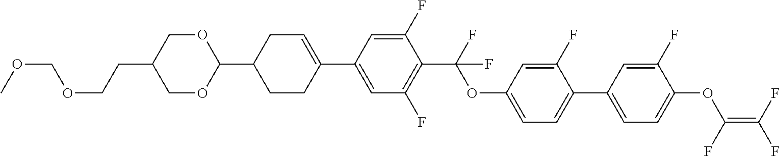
C(CC1COC(C2CCC(C3=CC(F)=C(C(F)(OC4=CC=C(C5=CC=C(OC(=C(F)F)F)C(F)=C5)C(F)=C4)F)C(F)=C3)=CC2)OC1)OCOC
